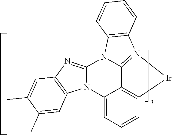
C12=C3C=CC=C1N1C(=NC4=C1C=C(C)C(C)=C4)N1C2=N([Ir]3)C2=C1C=CC=C2
